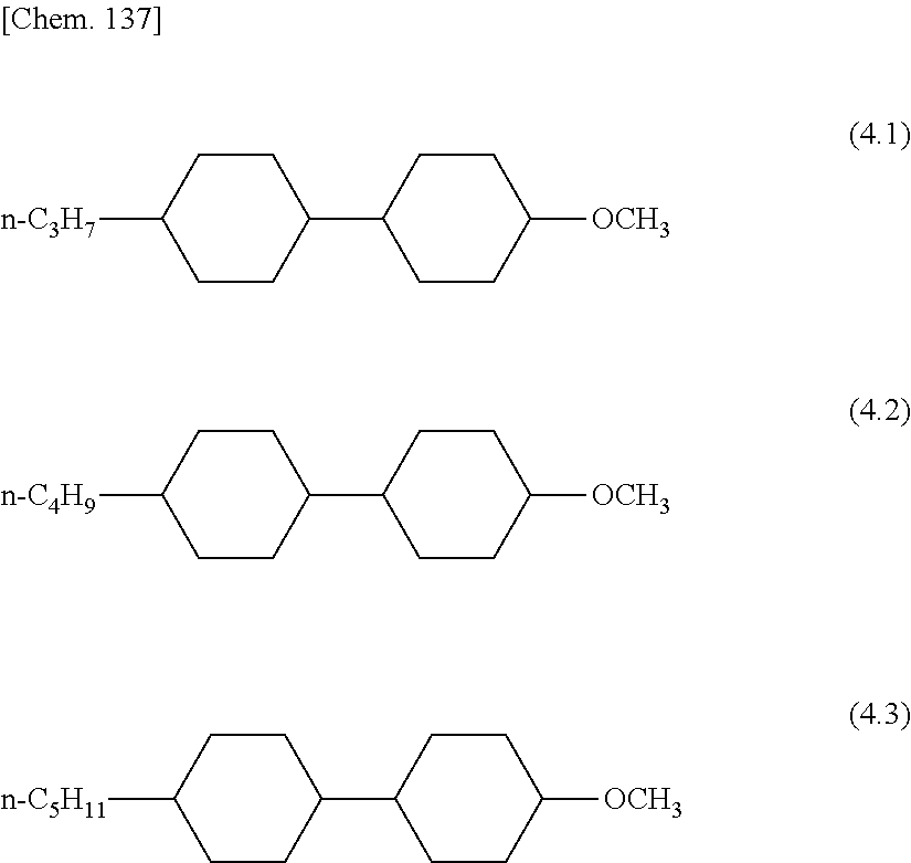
C1CC([n-C3H7])CCC1C1CCC([OCH3])CC1.C1CC([n-C4H9])CCC1C1CCC([OCH3])CC1.C1CC([n-C5H11])CCC1C1CCC([OCH3])CC1
